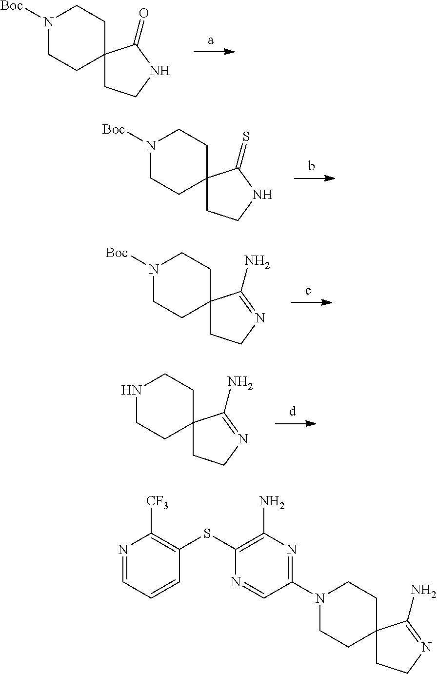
N1([Boc])CCC2(CC1)CCNC2=O.N1([Boc])CCC2(CC1)CCNC2=S.N1([Boc])CCC2(CC1)CCN=C2N.N1CCC2(CC1)CCN=C2N.N1(C2=NC(N)=C(SC3=C([CF3])N=CC=C3)N=C2)CCC2(CC1)CCN=C2N
